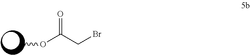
COC(CBr)=O
